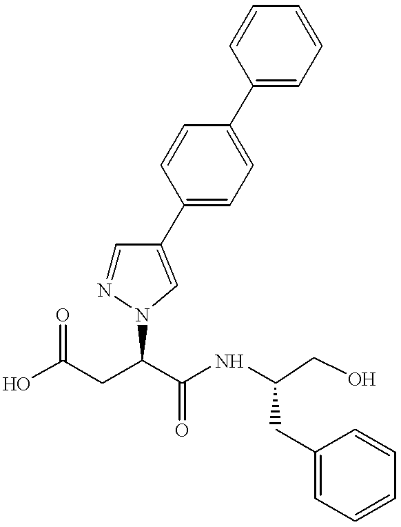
C1=NN(C(C(NC(CC2=CC=CC=C2)CO)=O)CC(O)=O)C=C1C1=CC=C(C2=CC=CC=C2)C=C1
